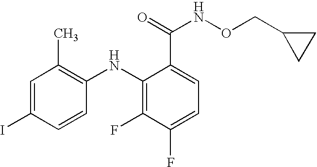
C1=C(I)C=CC(NC2=C(F)C(F)=CC=C2C(=O)NOCC2CC2)=C1C
